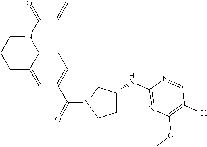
C1=C2C(=CC=C1C(=O)N1CCC(NC3=NC(OC)=C(Cl)C=N3)C1)N(C(=O)C=C)CCC2
